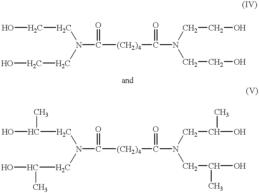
OCCN(C(=O)[(CH2)4]C(=O)N(CCO)CCO)CCO.OC(CN(C(=O)[(CH2)4]C(=O)N(CC(O)C)CC(O)C)CC(O)C)C
